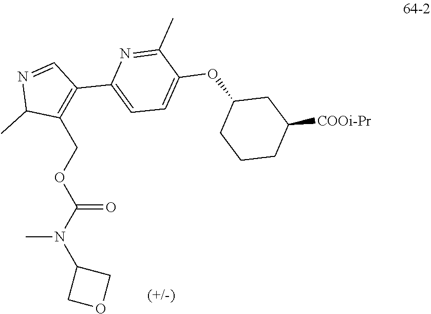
CN(C1COC1)C(=O)OCC1=C(C2=CC=C(OC3CCCC([COOi-Pr])C3)C(C)=N2)C=NC1C
